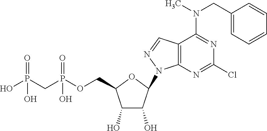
OP(CP(OCC1C(O)C(O)C(N2C3=C(C=N2)C(N(CC2=CC=CC=C2)C)=NC(Cl)=N3)O1)(O)=O)(O)=O
